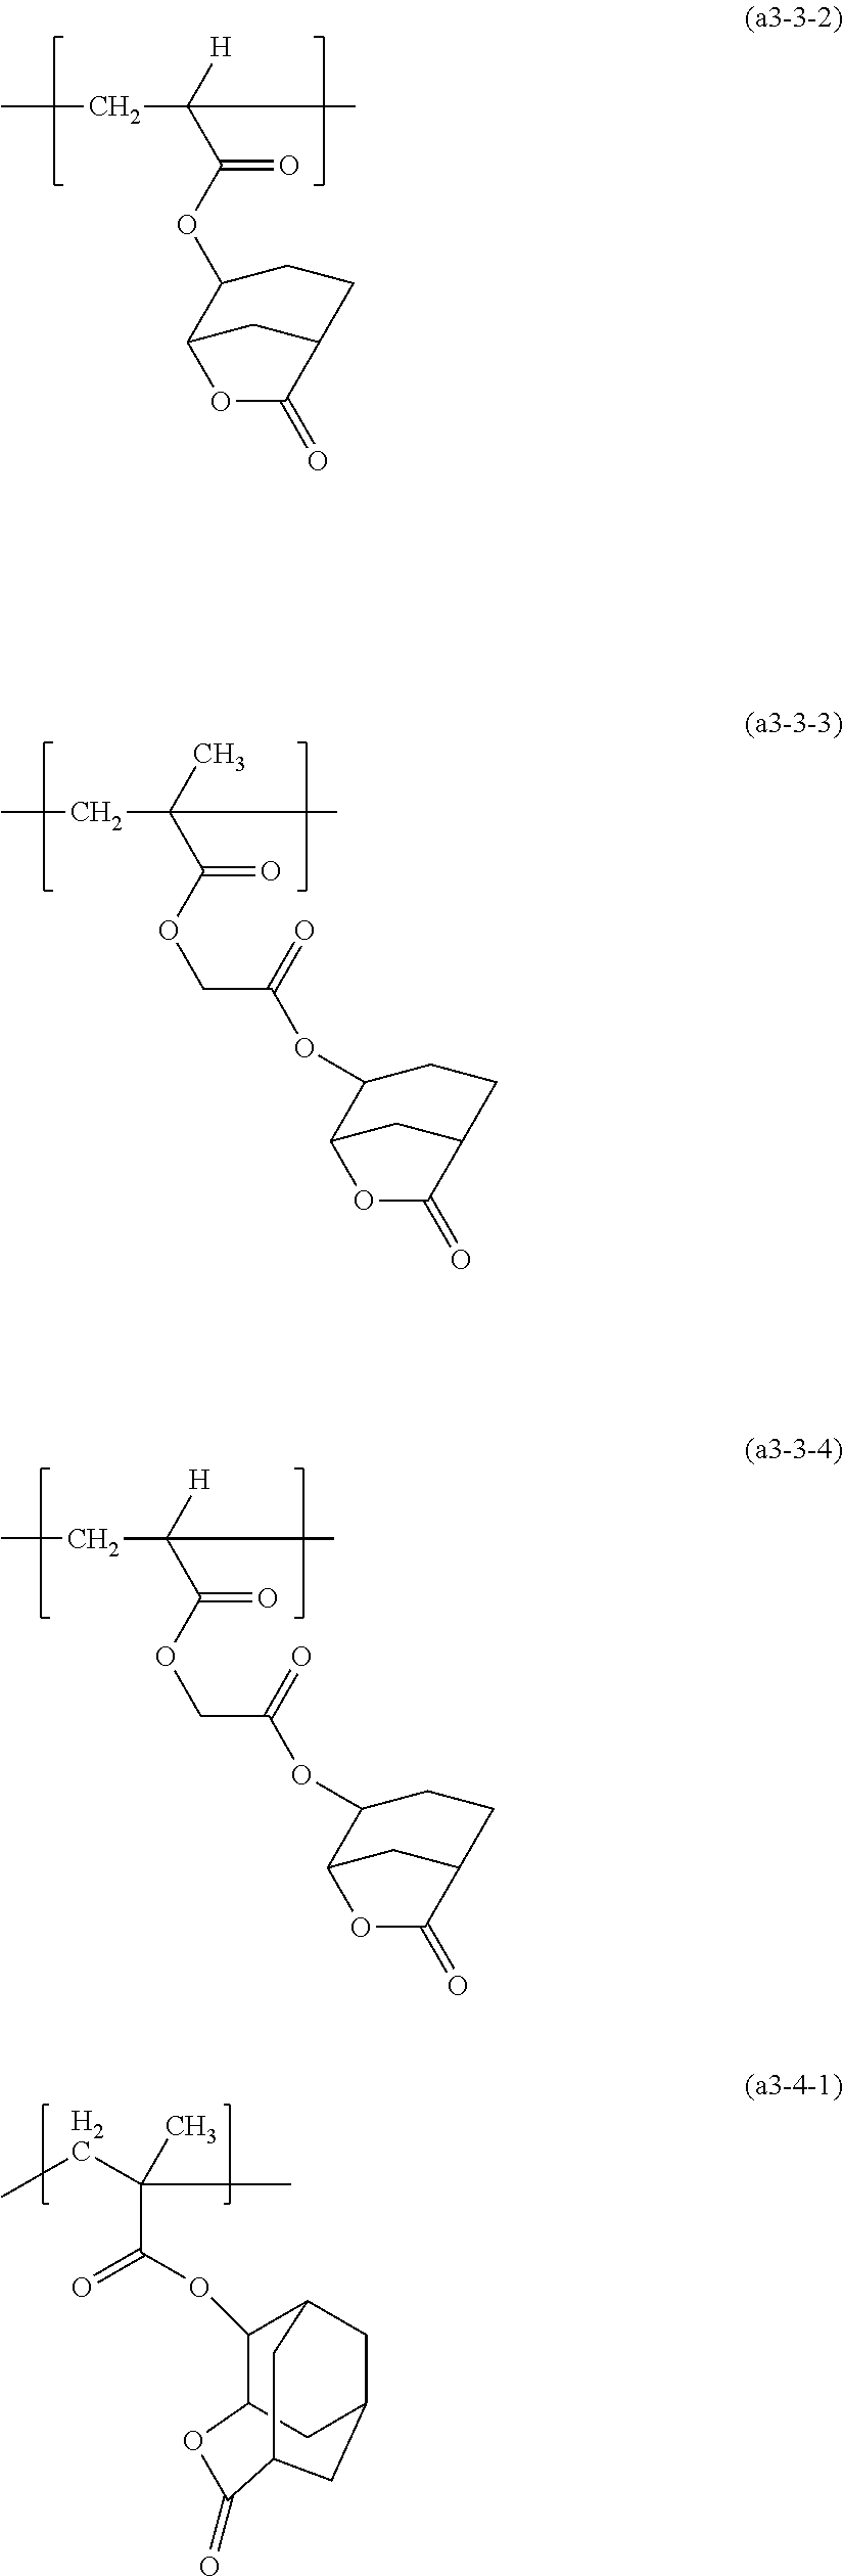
CCC([H])(C(OC1C2CC(CC1)C(=O)O2)=O)C.CCC(C)(C(OCC(OC1C2CC(CC1)C(=O)O2)=O)=O)C.CCC([H])(C(OCC(OC1C2CC(CC1)C(=O)O2)=O)=O)C.C1(OC(C(C)(C)CC)=O)C2CC3CC1CC(C(=O)O2)C3
